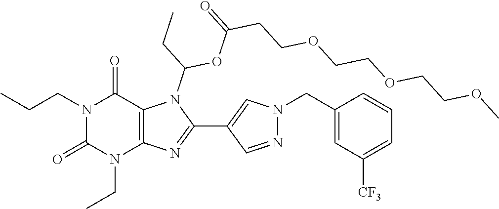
N1(CCC)C(=O)N(CC)C2=C(C1=O)N(C(CC)OC(=O)CCOCCOCCOC)C(C1=CN(CC3=CC([CF3])=CC=C3)N=C1)=N2
